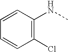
C1=CC(NC)=C(Cl)C=C1
